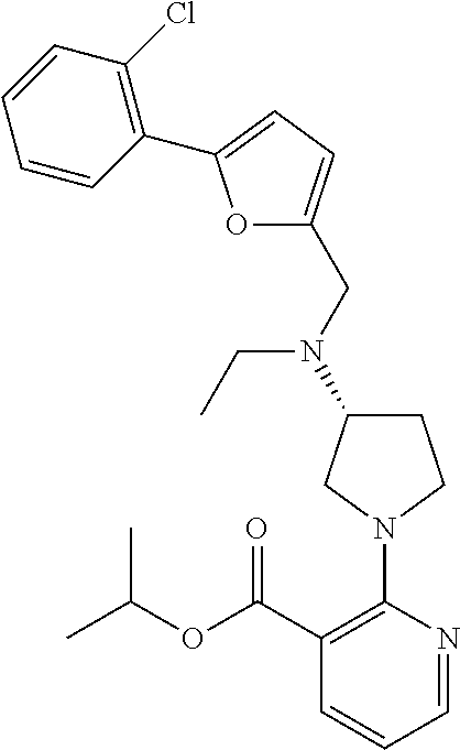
C1=NC(N2CC(N(CC3=CC=C(C4=C(Cl)C=CC=C4)O3)CC)CC2)=C(C(OC(C)C)=O)C=C1
